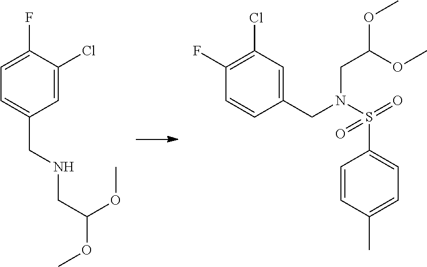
C1=C(Cl)C(F)=CC=C1CNCC(OC)OC.C1(CN(CC(OC)OC)S(=O)(=O)C2=CC=C(C)C=C2)=CC(Cl)=C(F)C=C1
